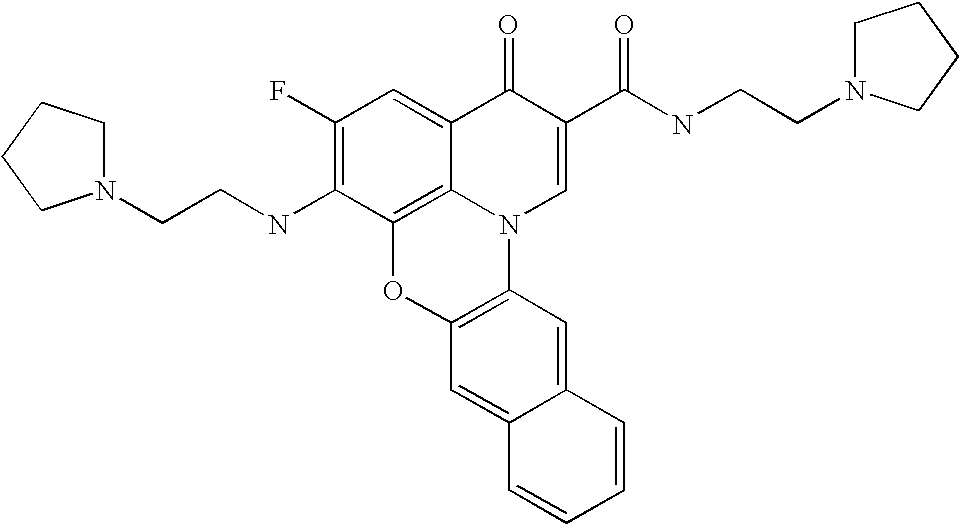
C1(F)=C(NCCN2CCCC2)C2=C3C(=C1)C(=O)C(C(NCCN1CCCC1)=O)=CN3C1=C(O2)C=C2C(=C1)C=CC=C2
